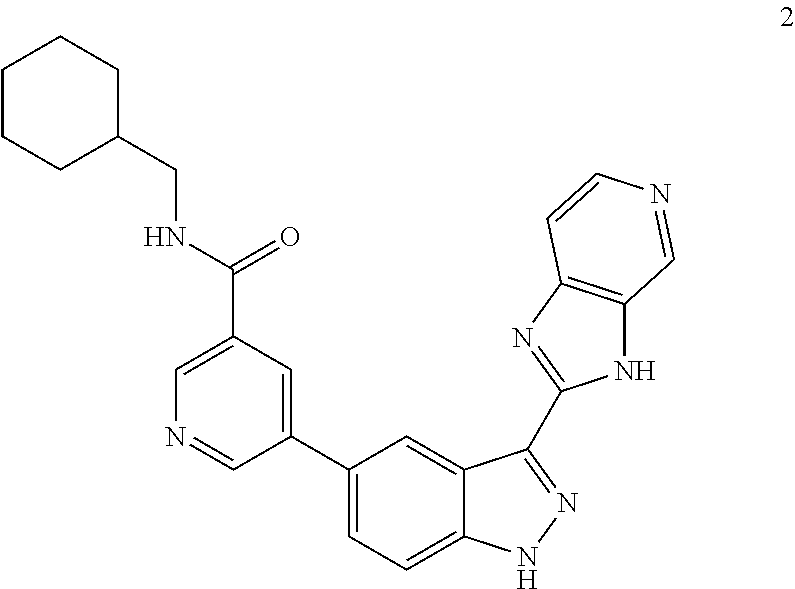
C1(C2=CC=C3C(=C2)C(C2=NC4=C(N2)C=NC=C4)=NN3)=CC(C(NCC2CCCCC2)=O)=CN=C1
